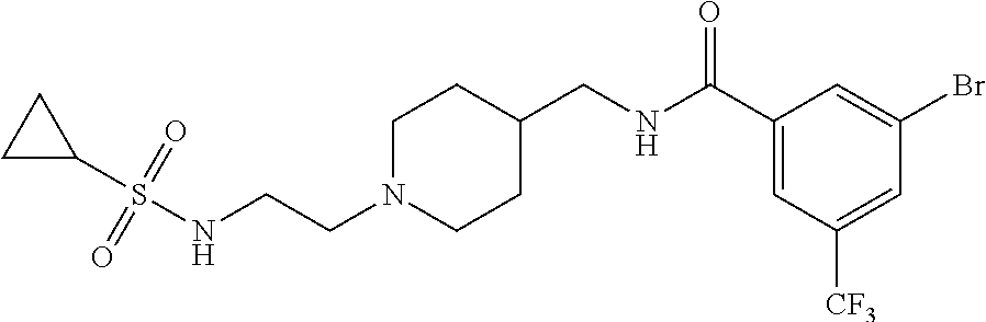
C(CN1CCC(CNC(C2=CC([CF3])=CC(Br)=C2)=O)CC1)NS(C1CC1)(=O)=O
